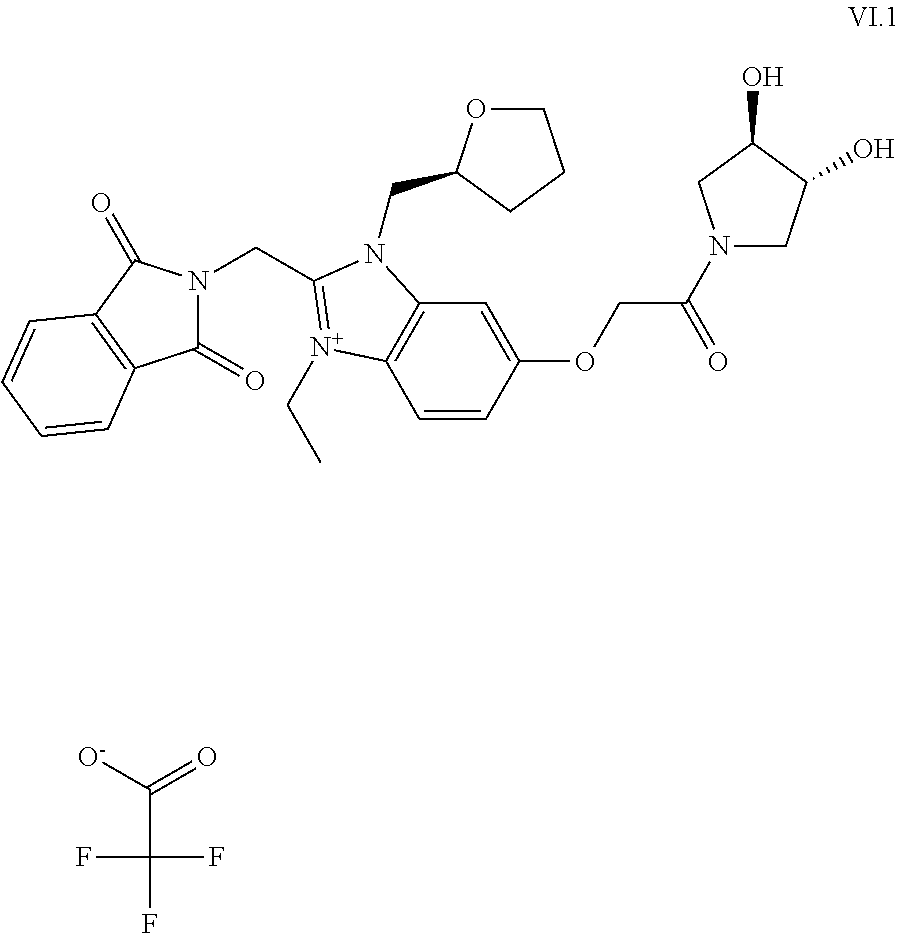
C1=CC(OCC(N2CC(O)C(O)C2)=O)=CC2=C1[N+](CC)=C(CN1C(=O)C3=C(C1=O)C=CC=C3)N2CC1OCCC1.[O-]C(=O)C(F)(F)F
